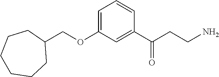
C1=C(OCC2CCCCCC2)C=C(C(CCN)=O)C=C1
